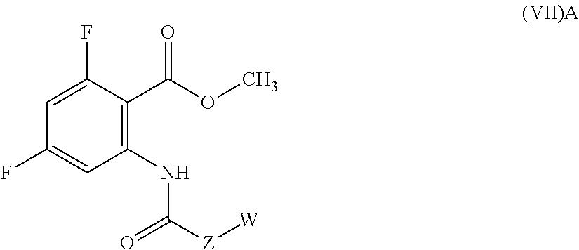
C1(C(OC)=O)=C(NC([Z][W])=O)C=C(F)C=C1F
